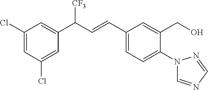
C1(Cl)=CC(Cl)=CC(C(C=CC2=CC=C(N3C=NC=N3)C(CO)=C2)[CF3])=C1
